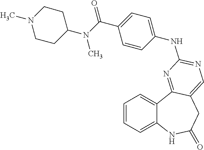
C1=CC=C2C(=C1)C1=NC(NC3=CC=C(C(=O)N(C4CCN(C)CC4)C)C=C3)=NC=C1CC(=O)N2
